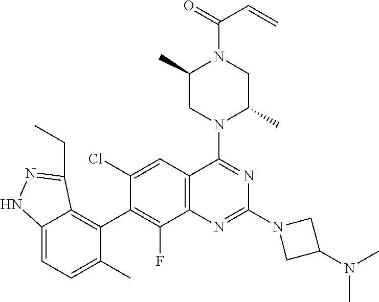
C12=C(C=C(Cl)C(C3=C4C(=CC=C3C)NN=C4CC)=C1F)C(N1C(C)CN(C(=O)C=C)C(C)C1)=NC(N1CC(N(C)C)C1)=N2
